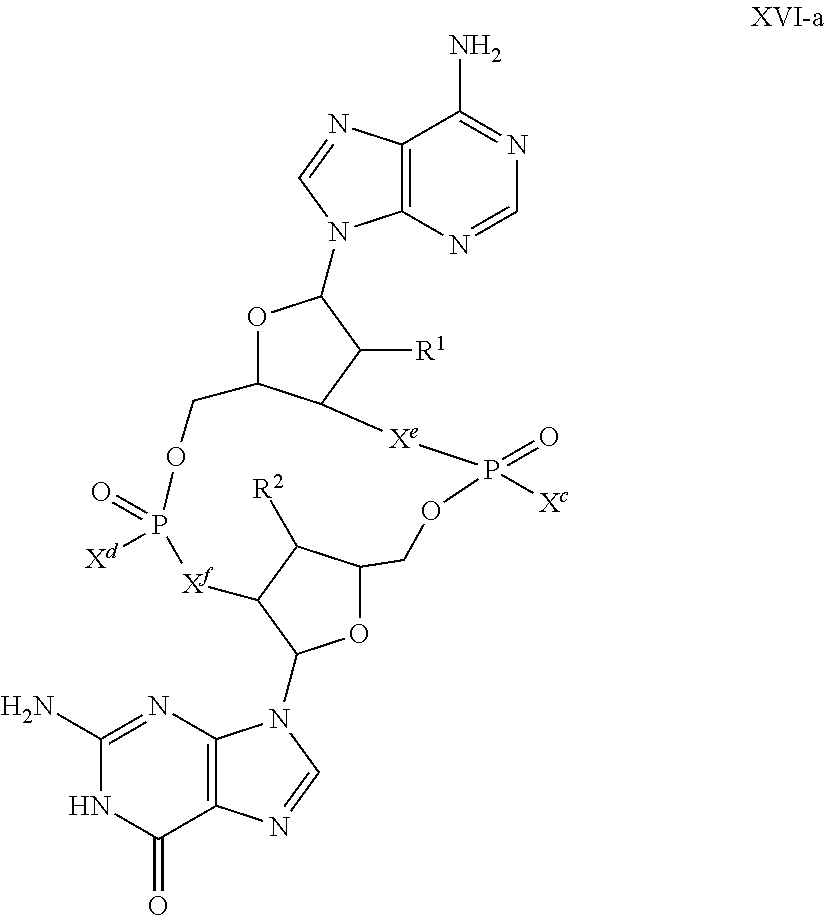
C1(N)=NC2=C(C(=O)N1)N=CN2C1OC2C([R2])C1[Xf]P(=O)([Xd])OCC1OC(N3C4=C(C(N)=NC=N4)N=C3)C([R1])C1[Xe]P([Xc])(=O)OC2
